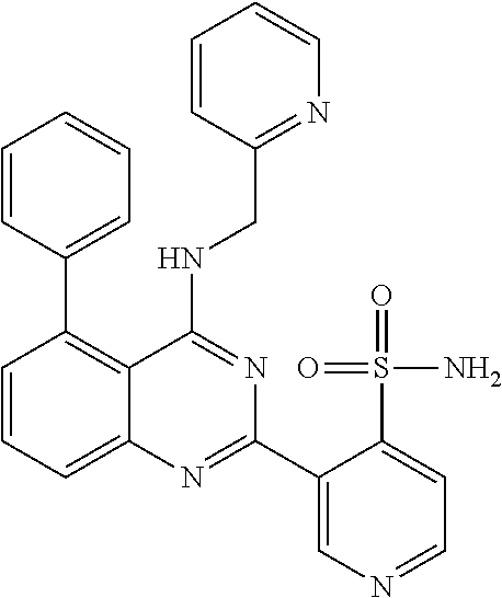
C1=CC(C2=C3C(=CC=C2)N=C(C2=CN=CC=C2S(=O)(N)=O)N=C3NCC2=NC=CC=C2)=CC=C1
